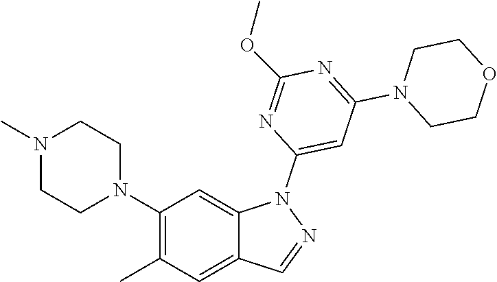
C1(N2CCN(C)CC2)=C(C)C=C2C(=C1)N(C1=CC(N3CCOCC3)=NC(OC)=N1)N=C2
